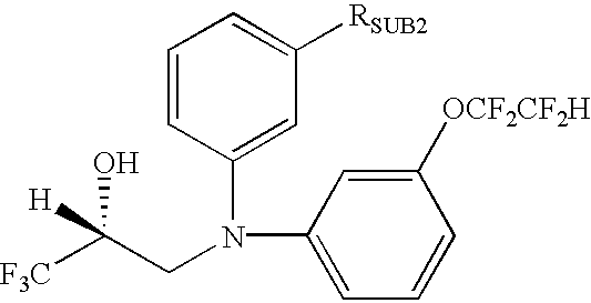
C(CN(C1=CC([RSUB2])=CC=C1)C1=CC=CC([OCF2CF2H])=C1)([H])(O)[F3C]
